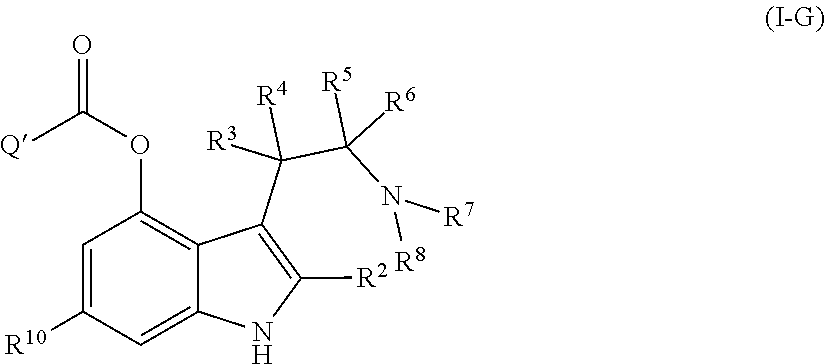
C([Q])(=O)OC1=C2C(C([R3])([R4])C([R5])([R6])N([R7])[R8])=C([R2])NC2=CC([R10])=C1
